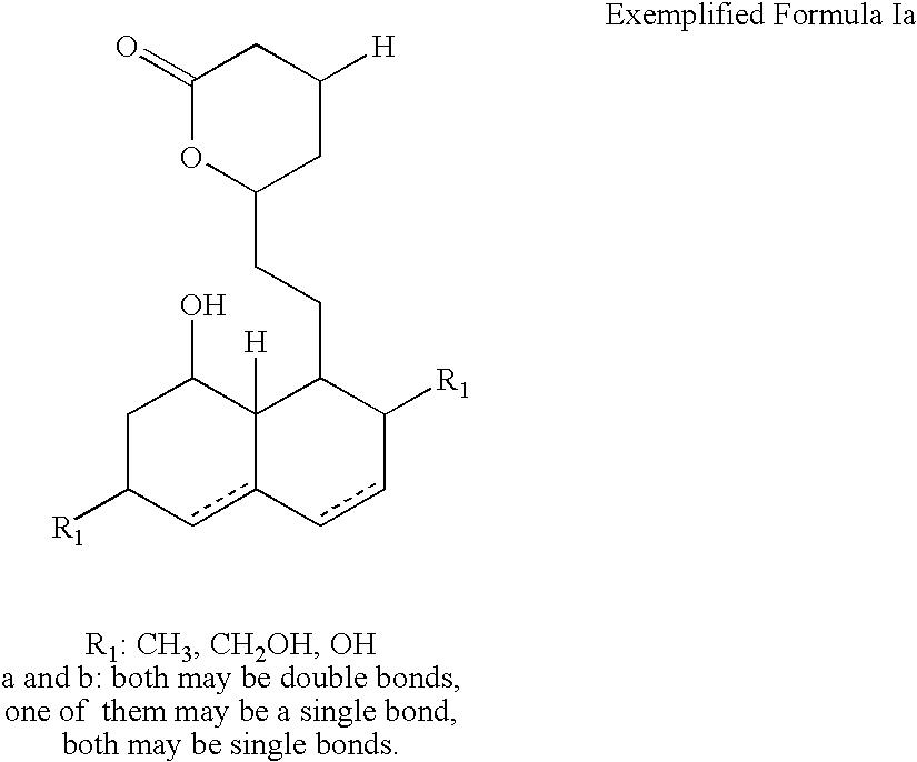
C1(=O)OC(CCC2C3([H])c(cC([R1])CC3O)-ccC2[R1])CC([H])C1
